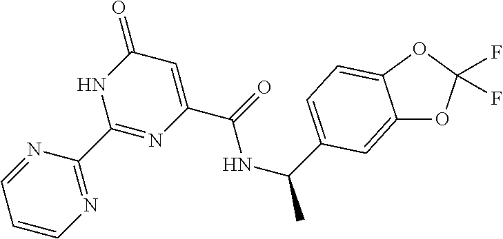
C1=CN=C(C2=NC(C(NC(C)C3=CC=C4C(=C3)OC(F)(F)O4)=O)=CC(=O)N2)N=C1
